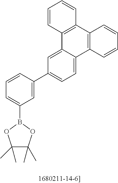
C1(C)(C)C(C)(C)OB(C2=CC=CC(C3=CC=C4C(=C3)C3=C(C5=C4C=CC=C5)C=CC=C3)=C2)O1
